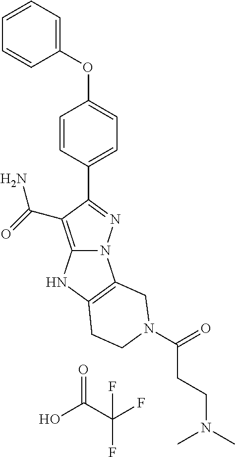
N12C(=C(C(=O)N)C(C3=CC=C(OC4=CC=CC=C4)C=C3)=N1)NC1=C2CN(C(=O)CCN(C)C)CC1.OC(C(F)(F)F)=O
